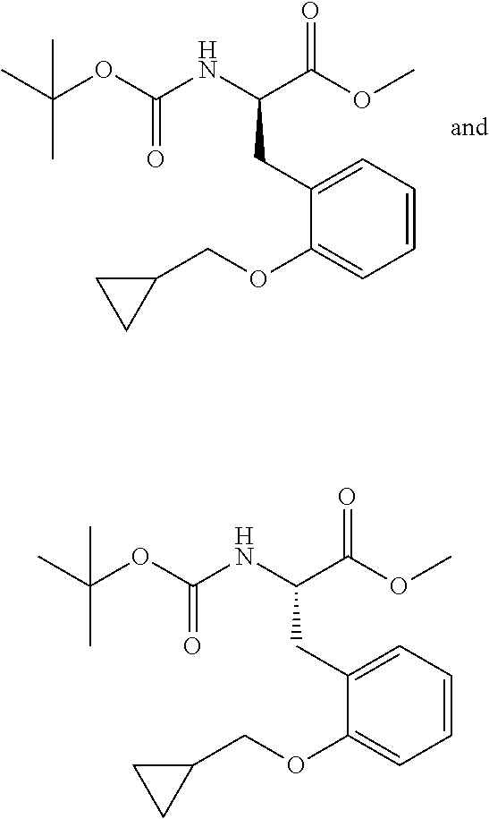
CC(OC(NC(C(OC)=O)CC1=CC=CC=C1OCC1CC1)=O)(C)C.CC(OC(NC(C(OC)=O)CC1=CC=CC=C1OCC1CC1)=O)(C)C
